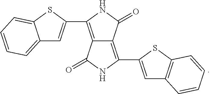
C12=C(C3=CC4=CC=CC=C4S3)NC(=O)C1=C(C1=CC3=C(S1)C=CC=C3)NC2=O
